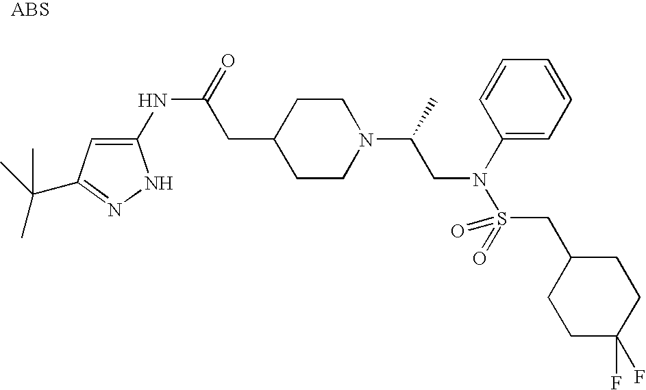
C1(NC(=O)CC2CCN(C(C)CN(C3=CC=CC=C3)S(=O)(CC3CCC(F)(F)CC3)=O)CC2)=CC(C(C)(C)C)=NN1
